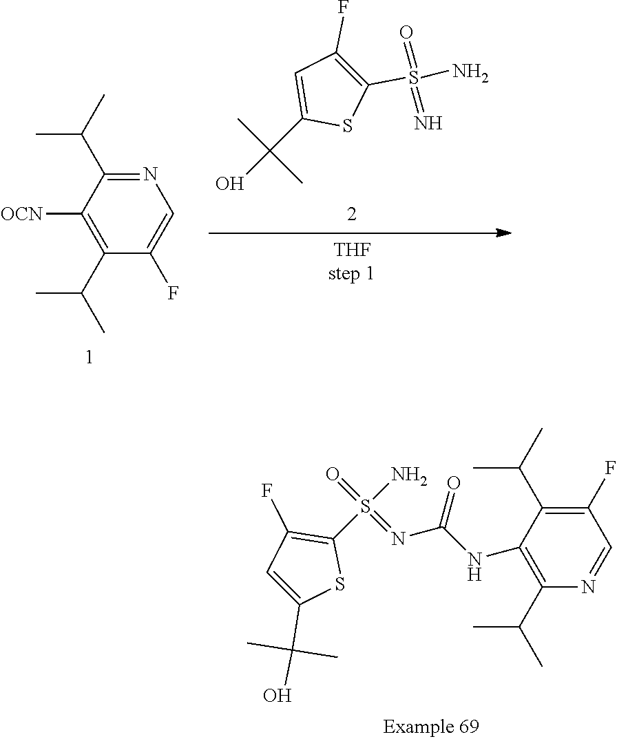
C1(C(C)C)=C([OCN])C(C(C)C)=NC=C1F.C1(S(N)(=O)=N)=C(F)C=C(C(O)(C)C)S1.C1(C(C)C)=C(F)C=NC(C(C)C)=C1NC(N=S(=O)(N)C1=C(F)C=C(C(O)(C)C)S1)=O
